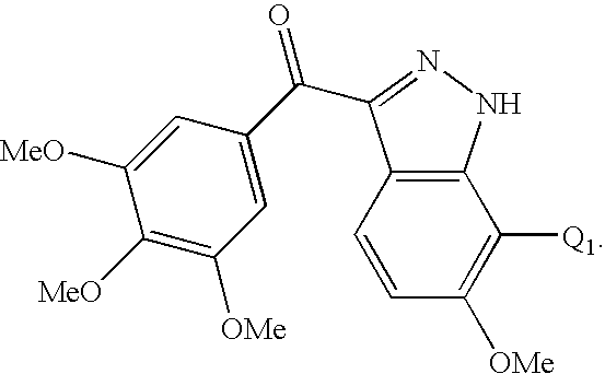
C12=C(C=CC([OMe])=C1[Q1])C(C(=O)C1=CC([OMe])=C([MeO])C([MeO])=C1)=NN2
